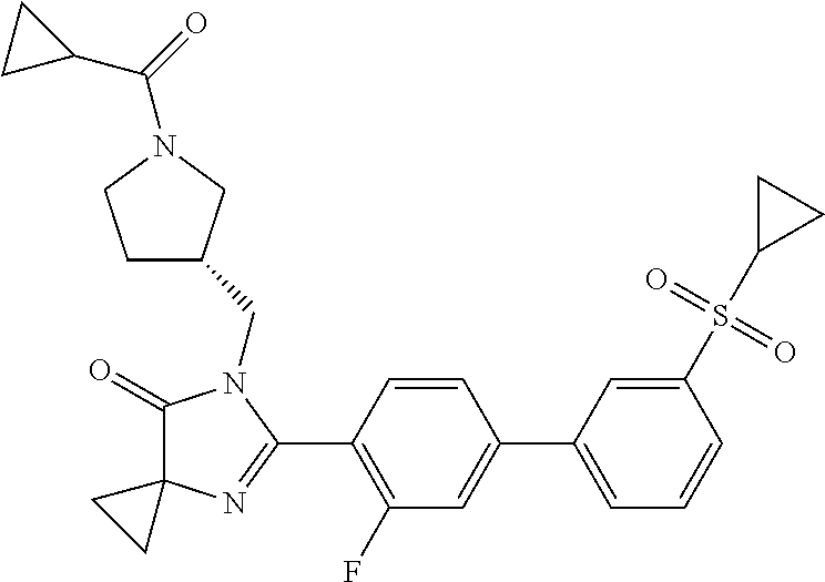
C1(=O)N(CC2CCN(C(=O)C3CC3)C2)C(C2=C(F)C=C(C3=CC=CC(S(C4CC4)(=O)=O)=C3)C=C2)=NC12CC2
